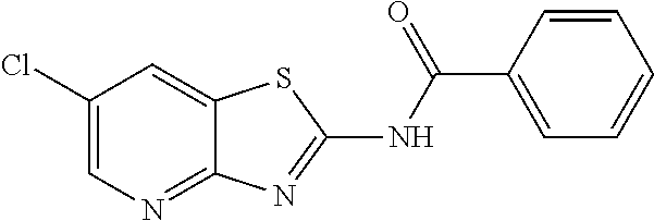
C1(Cl)=CN=C2C(=C1)SC(NC(C1=CC=CC=C1)=O)=N2
